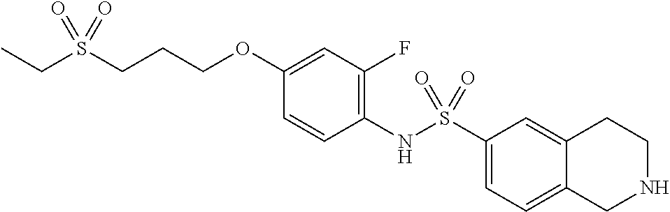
C1(NS(C2=CC=C3C(=C2)CCNC3)(=O)=O)=C(F)C=C(OCCCS(CC)(=O)=O)C=C1
